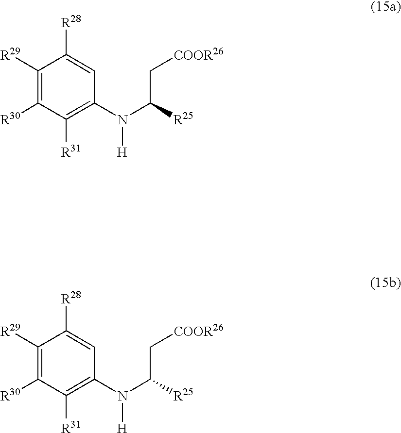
C1([R29])=C([R30])C([R31])=C(N(C([R25])C[COOR26])[H])C=C1[R28].C1([R29])=C([R30])C([R31])=C(N(C([R25])C[COOR26])[H])C=C1[R28]
